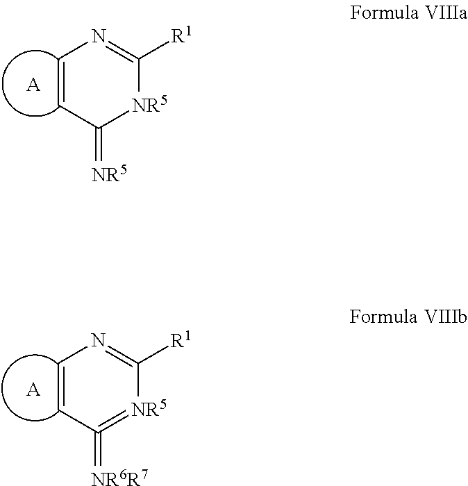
C1=CC(=[NR5])[NR5]C([R1])=N1.[A].C1=CC(=[NR6R7])=[NR5]C([R1])=N1.[A]
